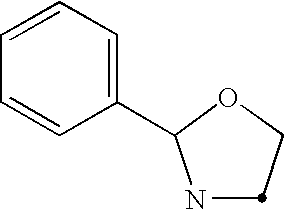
N1C(C2=CC=CC=C2)OCC1
